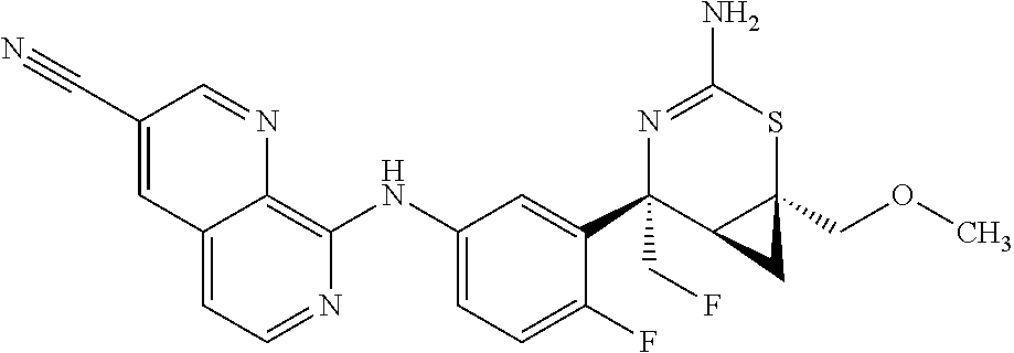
C12=CC=NC(NC3=CC=C(F)C(C4(CF)C5C(COC)(SC(N)=N4)C5)=C3)=C1N=CC(C#N)=C2
